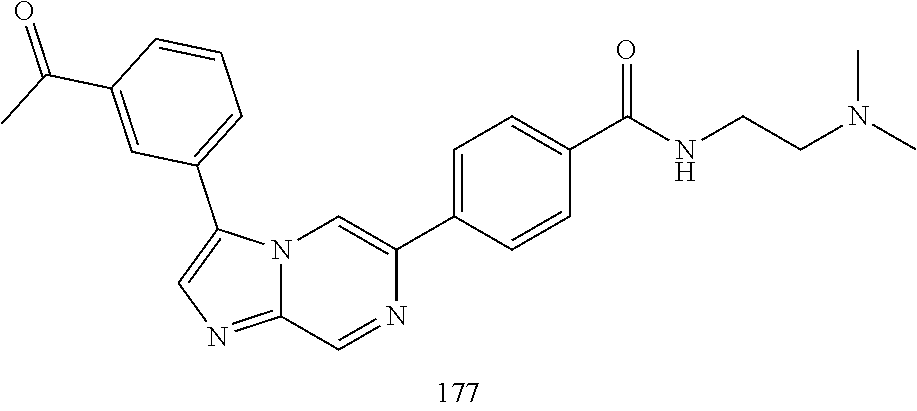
C12=NC=C(C3=CC=CC(C(C)=O)=C3)N1C=C(C1=CC=C(C(NCCN(C)C)=O)C=C1)N=C2
